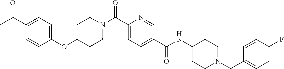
N(C(C1=CC=C(C(=O)N2CCC(OC3=CC=C(C(C)=O)C=C3)CC2)N=C1)=O)C1CCN(CC2=CC=C(F)C=C2)CC1
